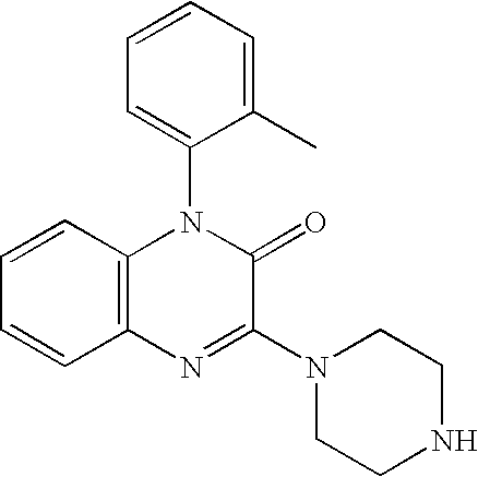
C12=C(C=CC=C1)N(C1=CC=CC=C1C)C(=O)C(N1CCNCC1)=N2
